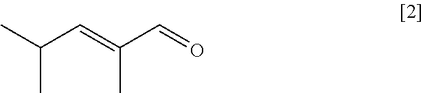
CC(C=C(C=O)C)C
